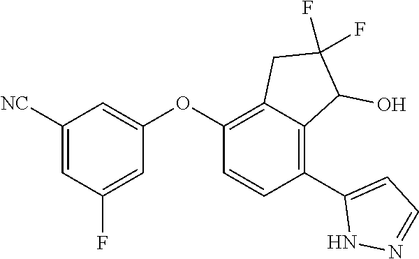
C1([NC])=CC(F)=CC(OC2=C3C(=C(C4=CC=NN4)C=C2)C(O)C(F)(F)C3)=C1
